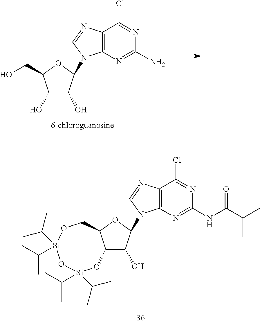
C12C(O)C(N3C4=C(N=C3)C(Cl)=NC(NC(=O)C(C)C)=N4)OC1CO[Si](C(C)C)(C(C)C)O[Si](C(C)C)(C(C)C)O2.C1(O)C(CO)OC(N2C3=C(N=C2)C(Cl)=NC(N)=N3)C1O
